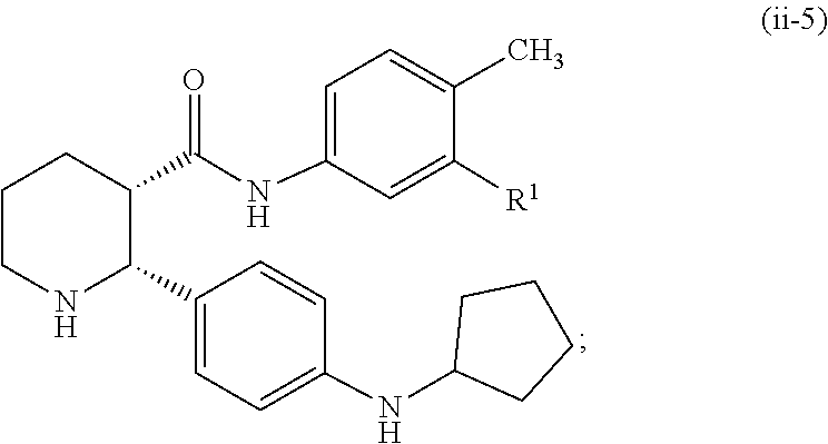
C1([R1])=CC(NC(=O)C2C(C3=CC=C(NC4CCCC4)C=C3)NCCC2)=CC=C1C
